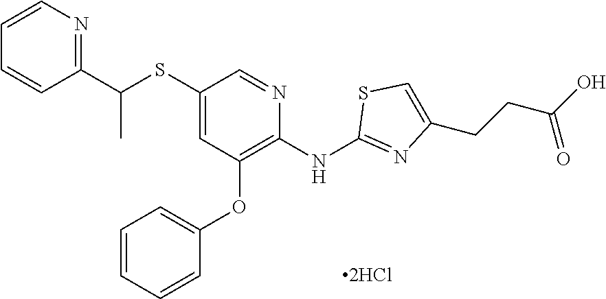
C1(SC(C2=NC=CC=C2)C)=CC(OC2=CC=CC=C2)=C(NC2=NC(CCC(O)=O)=CS2)N=C1.[2HCl]
